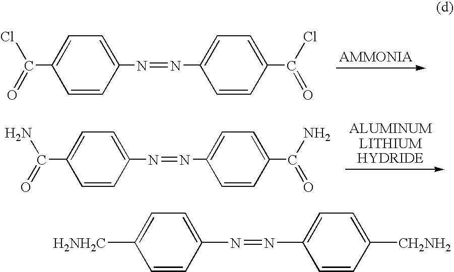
C1=CC(N=NC2=CC=C(C(Cl)=O)C=C2)=CC=C1C(Cl)=O.C1=CC(N=NC2=CC=C(C(=O)N)C=C2)=CC=C1C(N)=O.C1=CC(N=NC2=CC=C([CH2NH2])C=C2)=CC=C1[H2NH2C]
